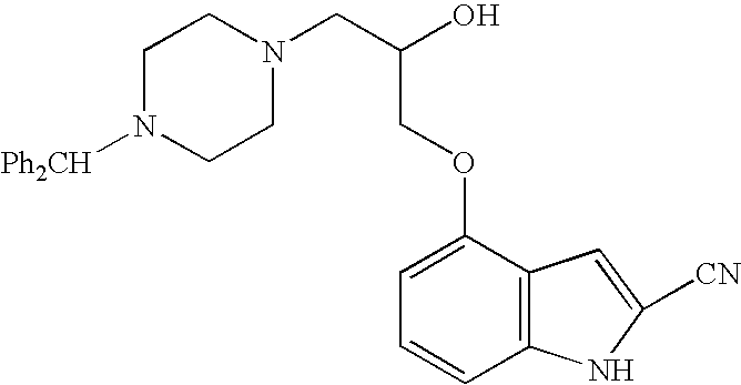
C1N([Ph2CH])CCN(CC(O)COC2=CC=CC3=C2C=C([CN])N3)C1
